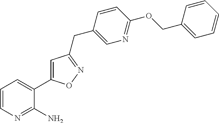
C1=CN=C(N)C(C2=CC(CC3=CN=C(OCC4=CC=CC=C4)C=C3)=NO2)=C1
